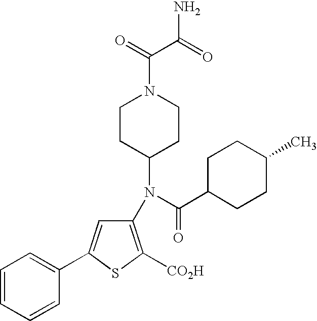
C1(N(C(=O)C2CCC(C)CC2)C2CCN(C(=O)C(=O)N)CC2)=C([CO2H])SC(C2=CC=CC=C2)=C1
